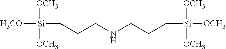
N(CCC[Si]([OCH3])([OCH3])[OCH3])CCC[Si]([H3CO])([OCH3])[OCH3]
